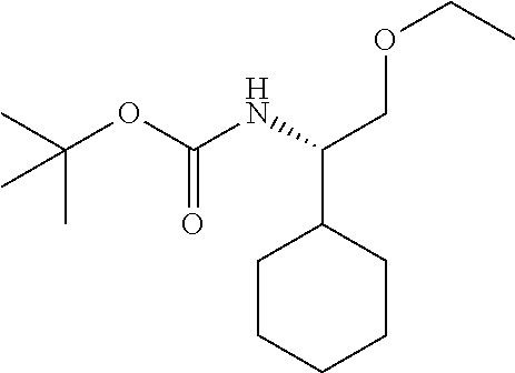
C1CCCCC1C(NC(OC(C)(C)C)=O)COCC
